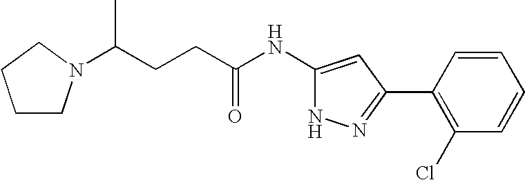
C(CCC(NC1=CC(C2=C(Cl)C=CC=C2)=NN1)=O)(N1CCCC1)C
